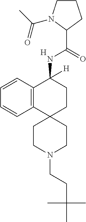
[H].C12=C(C=CC=C1)C(NC(C1CCCN1C(C)=O)=O)([H])CCC21CCN(CCC(C)(C)C)CC1
